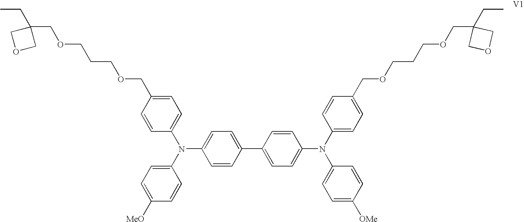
C1=CC(C2=CC=C(N(C3=CC=C(COCCCOCC4(CC)COC4)C=C3)C3=CC=C([OMe])C=C3)C=C2)=CC=C1N(C1=CC=C(COCCCOCC2(CC)COC2)C=C1)C1=CC=C([MeO])C=C1
